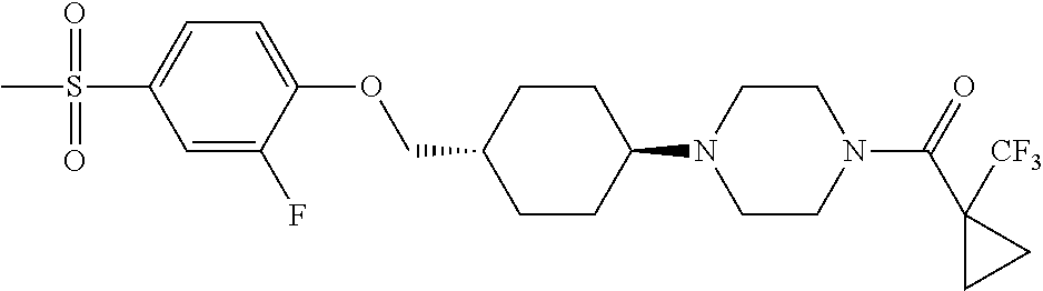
C1CC(N2CCN(C(C3([CF3])CC3)=O)CC2)CCC1COC1=CC=C(S(=O)(=O)C)C=C1F
